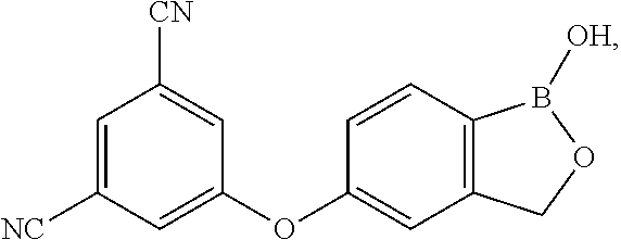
C1=C([NC])C=C(OC2=CC3=C(C=C2)B([OH])OC3)C=C1[CN]
